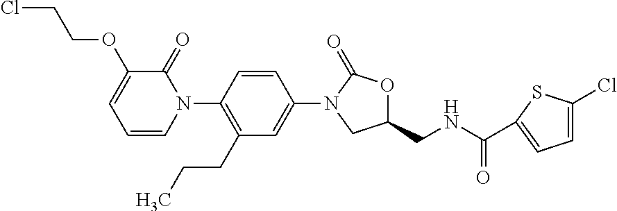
C1=CC(N2C(=O)C(OCCCl)=CC=C2)=C(CCC)C=C1N1CC(CNC(=O)C2=CC=C(Cl)S2)OC1=O
